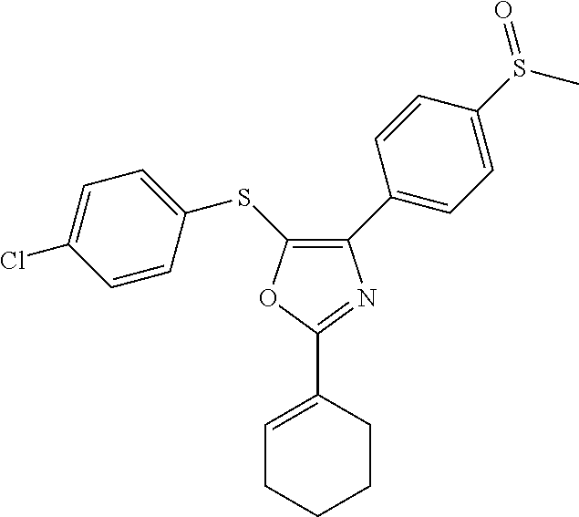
C1(C2=CC=C(S(=O)C)C=C2)=C(SC2=CC=C(Cl)C=C2)OC(C2=CCCCC2)=N1
